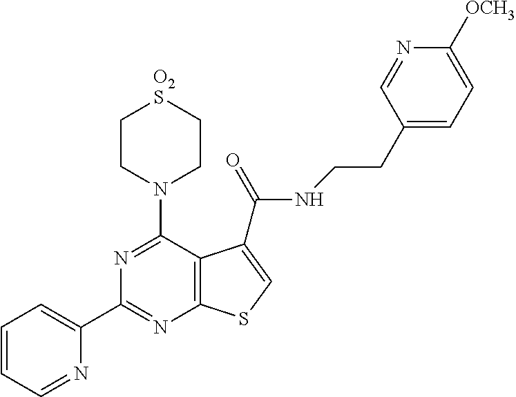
C1(C2=CC=CC=N2)=NC2=C(C(N3CC[O2S]CC3)=N1)C(C(=O)NCCC1=CC=C([OCH3])N=C1)=CS2
